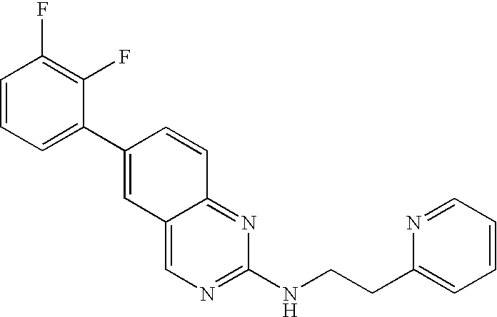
C1=CC=C(C2=CC3=CN=C(NCCC4=CC=CC=N4)N=C3C=C2)C(F)=C1F
